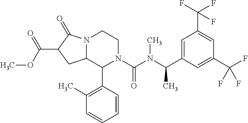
C1=C(C(N(C(N2C(C3=C(C)C=CC=C3)C3N(CC2)C(=O)C(C(OC)=O)C3)=O)C)C)C=C(C(F)(F)F)C=C1C(F)(F)F
